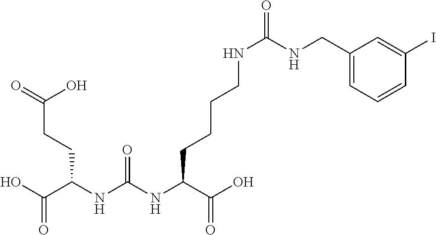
OC(C(NC(NC(C(O)=O)CCCCNC(NCC1=CC=CC(I)=C1)=O)=O)CCC(=O)O)=O
